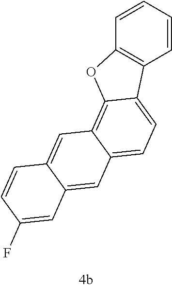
C1=CC=CC2=C1C1=CC=C3C(=C1O2)C=C1C(=C3)C=C(F)C=C1
